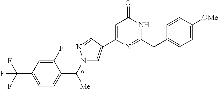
C1(F)=CC(C(F)(F)F)=CC=C1C(N1C=C(C2=CC(=O)NC(CC3=CC=C([OMe])C=C3)=N2)C=N1)[Me]
